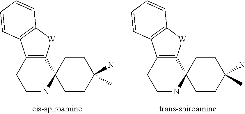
C12=C([W]C3=C1C=CC=C3)C1(NCC2)CCC(N)(C)CC1.C12=C([W]C3=C1C=CC=C3)C1(NCC2)CCC(N)(C)CC1
